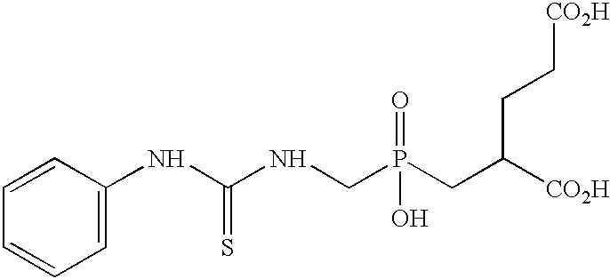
P(=O)(O)(CC([CO2H])CC[CO2H])CNC(NC1=CC=CC=C1)=S
